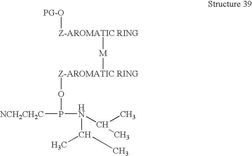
[PG-O][Z-AROMATIC RING][M][Z-AROMATIC RING]OP([NCH2CH2C])N(C(C)C)C(C)C
